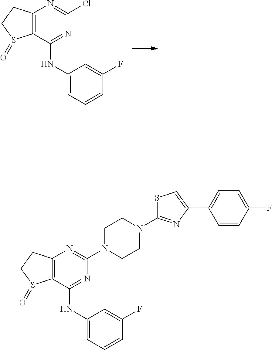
C12=C(C(NC3=CC=CC(F)=C3)=NC(Cl)=N1)S(=O)CC2.C12=C(C(NC3=CC=CC(F)=C3)=NC(N3CCN(C4=NC(C5=CC=C(F)C=C5)=CS4)CC3)=N1)S(=O)CC2
